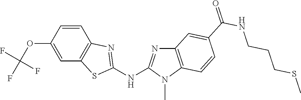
O(C1=CC2=C(C=C1)N=C(NC1=NC3=C(N1C)C=CC(C(NCCCSC)=O)=C3)S2)C(F)(F)F
